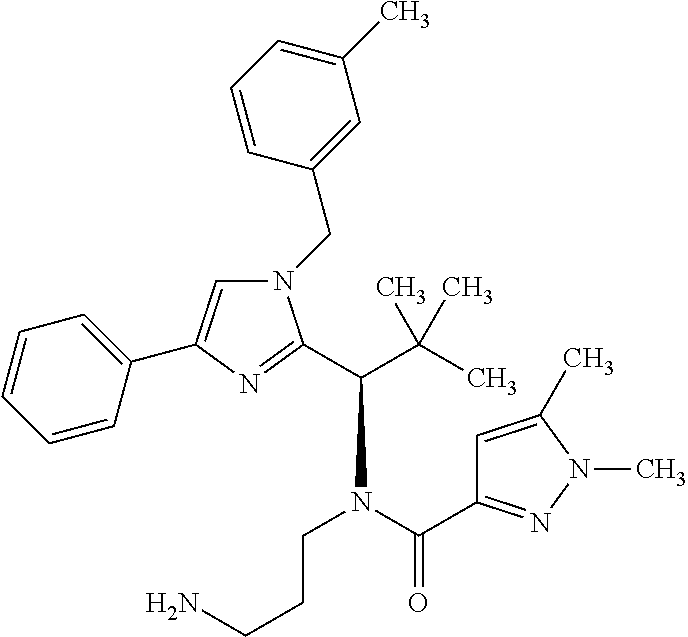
N1(CC2=CC(C)=CC=C2)C=C(C2=CC=CC=C2)N=C1C(C(C)(C)C)N(C(=O)C1=NN(C)C(C)=C1)CCCN
